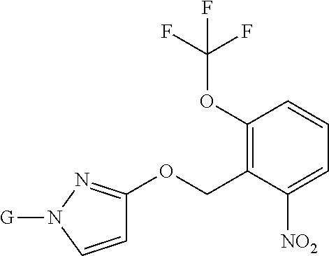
C1(OC(F)(F)F)=C(COC2=NN([G])C=C2)C([NO2])=CC=C1
